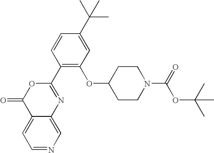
O1C(=O)C2=CC=NC=C2N=C1C1=C(OC2CCN(C(=O)OC(C)(C)C)CC2)C=C(C(C)(C)C)C=C1
